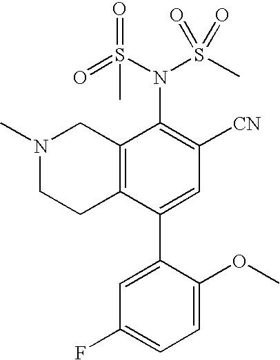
N1(C)CCC2=C(C1)C(N(S(C)(=O)=O)S(=O)(C)=O)=C([CN])C=C2C1=CC(F)=CC=C1OC
